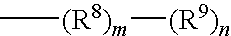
C[(R8)m][(R9)n]
